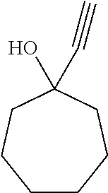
C1CCCC(O)(C#C)CC1
